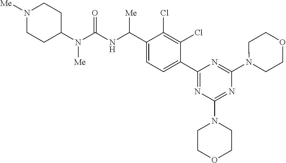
C1(N(C(NC(C2=CC=C(C3=NC(N4CCOCC4)=NC(N4CCOCC4)=N3)C(Cl)=C2Cl)[Me])=O)[Me])CCN([Me])CC1
